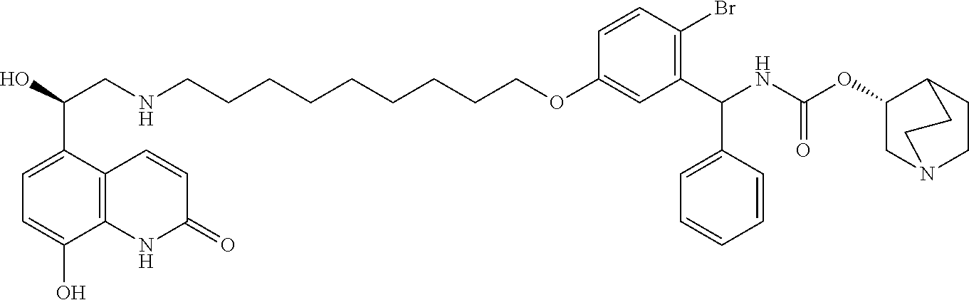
OC(CNCCCCCCCCCOC1=CC(C(NC(OC2CN3CCC2CC3)=O)C2=CC=CC=C2)=C(Br)C=C1)C1=CC=C(O)C2=C1C=CC(=O)N2
